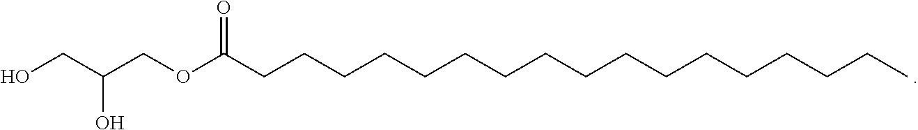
OCC(COC(CCCCCCCCCCCCCCCCC)=O)O
